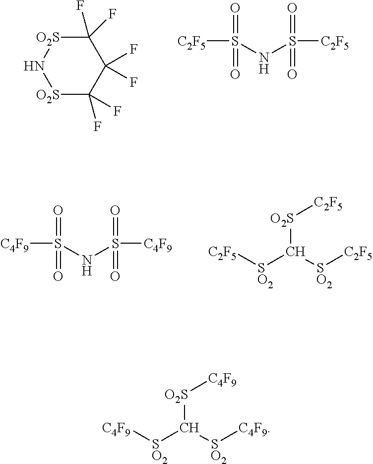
[O2S]1C(F)(F)C(F)(F)C(F)(F)[O2S]N1.[C2F5]S(=O)(=O)NS(=O)(=O)[C2F5].[C4F9]S(=O)(=O)NS(=O)(=O)[C4F9].[O2S](C([SO2][C2F5])[SO2][C2F5])[C2F5].[O2S](C([SO2][C4F9])[SO2][C4F9])[C4F9]
